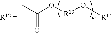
CC(O[R13]O[R14])=O
